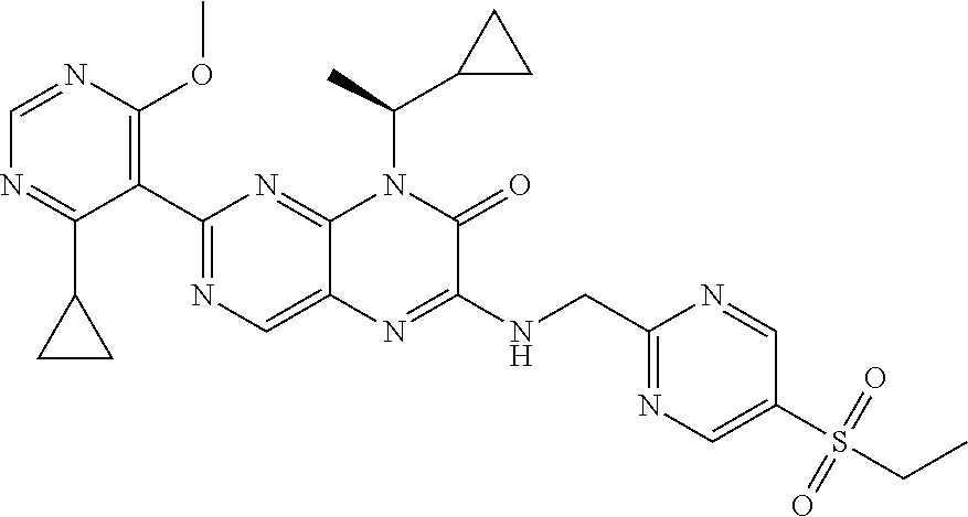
C1=NC(OC)=C(C2=NC=C3C(=N2)N(C(C)C2CC2)C(=O)C(NCC2=NC=C(S(CC)(=O)=O)C=N2)=N3)C(C2CC2)=N1
